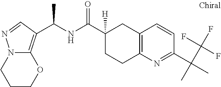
C1=CC2=C(N=C1C(C)(C(F)(F)F)C)CCC(C(NC(C)C1=C3N(N=C1)CCCO3)=O)([H])C2
